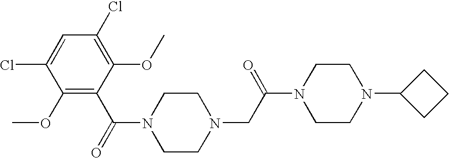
N1(C(C2=C(OC)C(Cl)=CC(Cl)=C2OC)=O)CCN(CC(N2CCN(C3CCC3)CC2)=O)CC1
